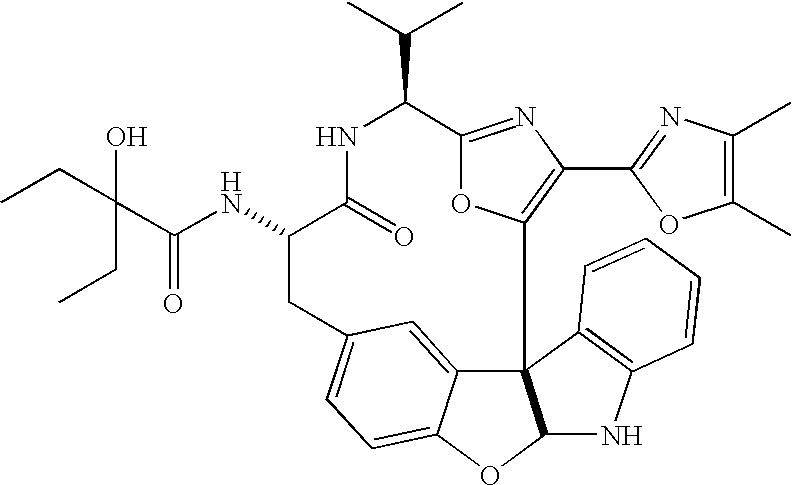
C123C4=CC(=CC=C4OC1NC1=C2C=CC=C1)CC(NC(=O)C(CC)(CC)O)C(=O)NC(C(C)C)C1=NC(C2=NC(C)=C(C)O2)=C3O1
